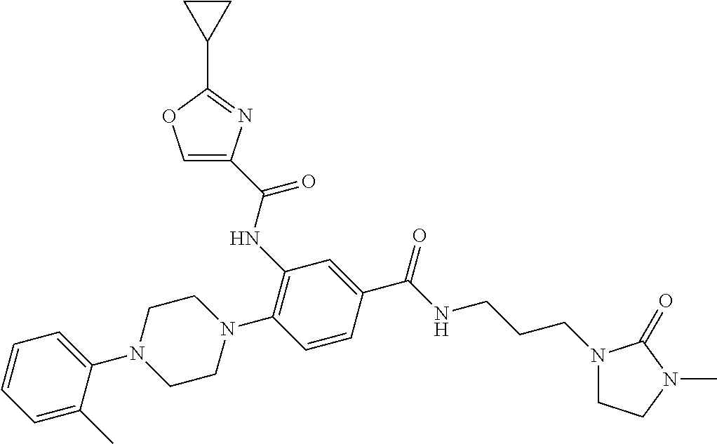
C1(NC(=O)C2=COC(C3CC3)=N2)=C(N2CCN(C3=CC=CC=C3C)CC2)C=CC(C(NCCCN2CCN(C)C2=O)=O)=C1
